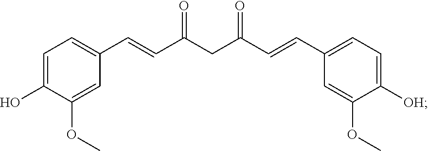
C1=C(O)C(OC)=CC(C=CC(CC(C=CC2=CC=C([OH])C(OC)=C2)=O)=O)=C1
